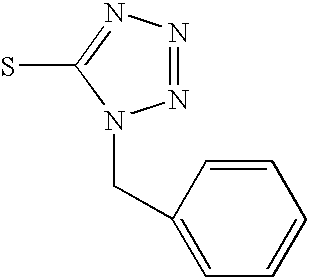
N1=NN=C(S)N1CC1=CC=CC=C1
